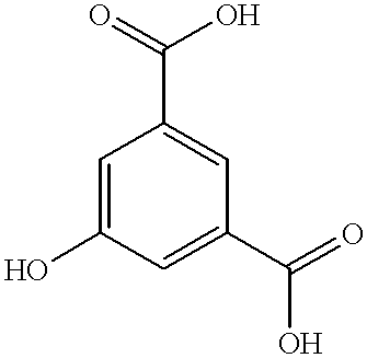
C1=C(O)C=C(C(=O)O)C=C1C(=O)O
